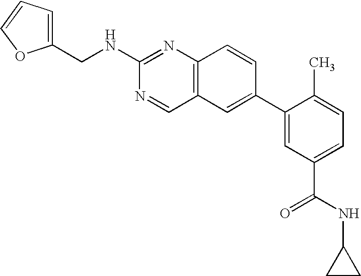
N(C1=NC2=C(C=N1)C=C(C1=CC(C(NC3CC3)=O)=CC=C1C)C=C2)CC1=CC=CO1
